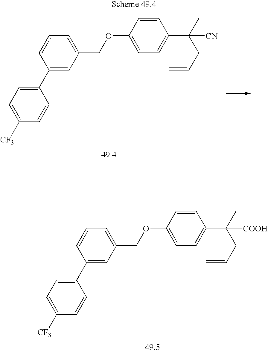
C1(OCC2=CC=CC(C3=CC=C([CF3])C=C3)=C2)=CC=C(C(C)(CC=C)[CN])C=C1.C1(OCC2=CC=CC(C3=CC=C([CF3])C=C3)=C2)=CC=C(C(C)(CC=C)[COOH])C=C1
